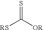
S=C([OR])[RS]
